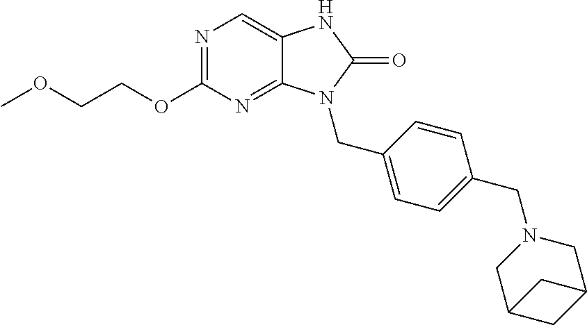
N1=C(OCCOC)N=C2C(=C1)NC(=O)N2CC1=CC=C(CN2CC3CC(C2)C3)C=C1
